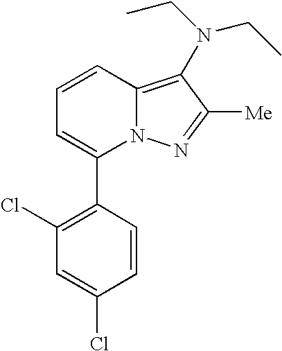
C1(C2=CC=CC3=C(N(CC)CC)C([Me])=NN23)=C(Cl)C=C(Cl)C=C1
